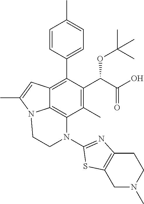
C1(C)=C(C(C(O)=O)OC(C)(C)C)C(C2=CC=C(C)C=C2)=C2C3=C1N(C1=NC4=C(CN(C)CC4)S1)CCN3C(C)=C2
